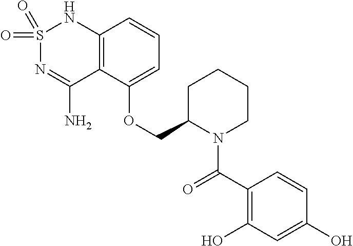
C12=C(C(OCC3N(C(C4=C(O)C=C(O)C=C4)=O)CCCC3)=CC=C1)C(N)=NS(=O)(=O)N2
